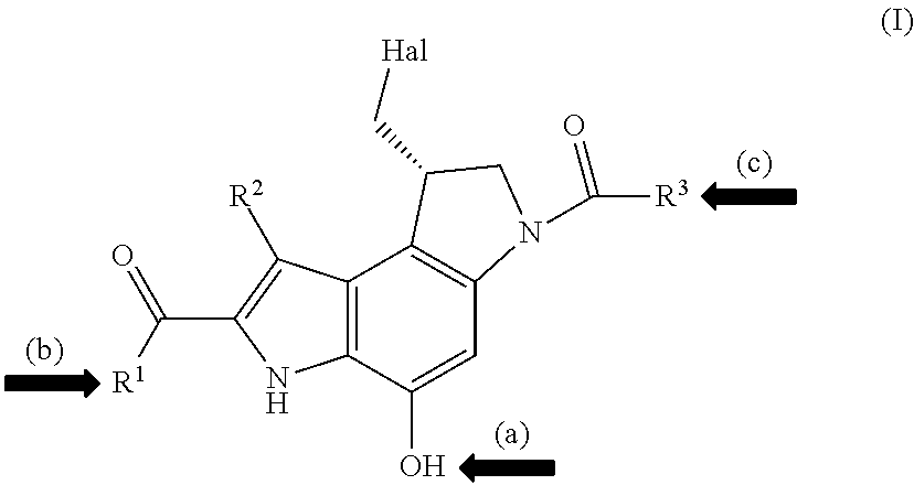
C12=C(C(O)=CC3=C1C(C[Hal])CN3C([R3])=O)NC(C(=O)[R1])=C2[R2]
